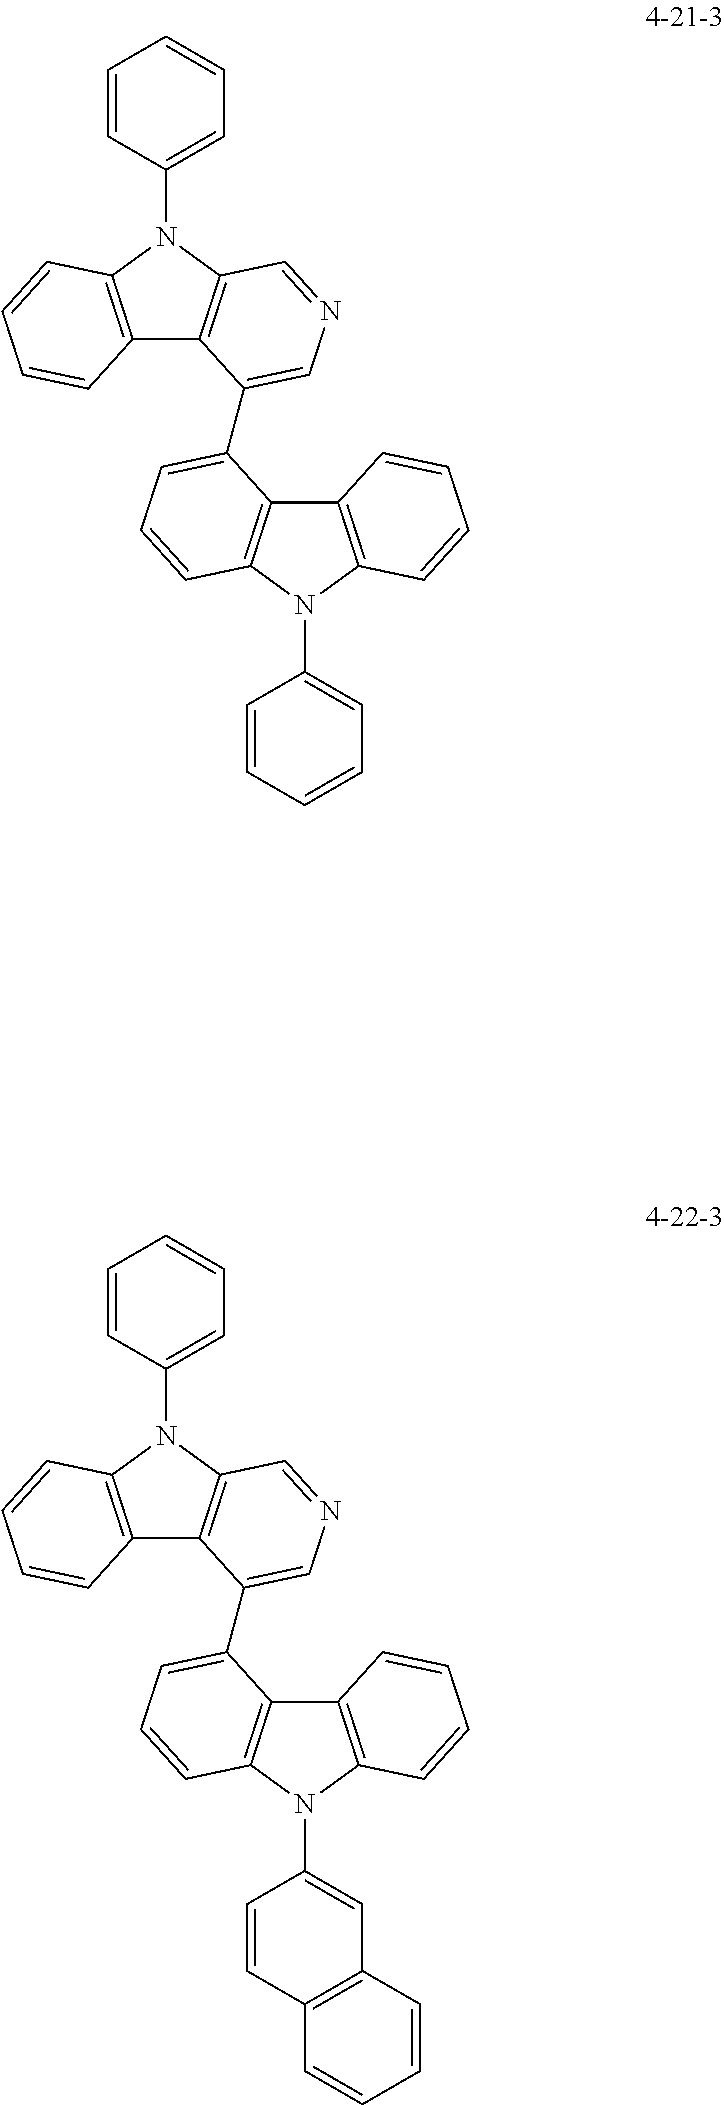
C12=C(N(C3=CC=CC=C3)C3=C1C=CC=C3)C=CC=C2C1=CN=CC2=C1C1=C(N2C2=CC=CC=C2)C=CC=C1.C12=C(N(C3=CC4=C(C=C3)C=CC=C4)C3=C1C=CC=C3)C=CC=C2C1=CN=CC2=C1C1=C(N2C2=CC=CC=C2)C=CC=C1
